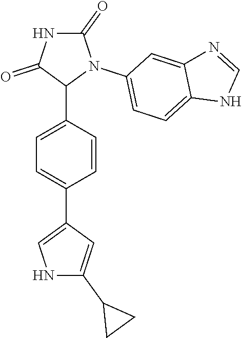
C1=C(C2N(C3=CC=C4C(=C3)N=CN4)C(=O)NC2=O)C=CC(C2=CNC(C3CC3)=C2)=C1
